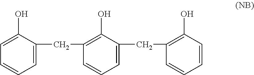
C1=C(O)C(CC2=C(O)C(CC3=C(O)C=CC=C3)=CC=C2)=CC=C1
